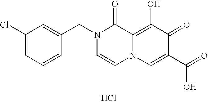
C1(Cl)=CC=CC(CN2C=CN3C(=C(O)C(=O)C(C(=O)O)=C3)C2=O)=C1.Cl
